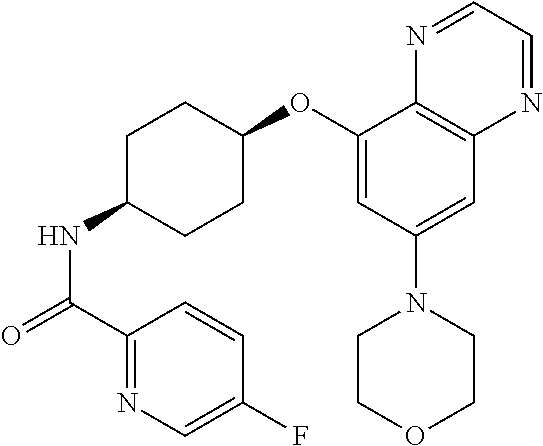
C1(C(=O)NC2CCC(OC3=CC(N4CCOCC4)=CC4=C3N=CC=N4)CC2)=NC=C(F)C=C1
